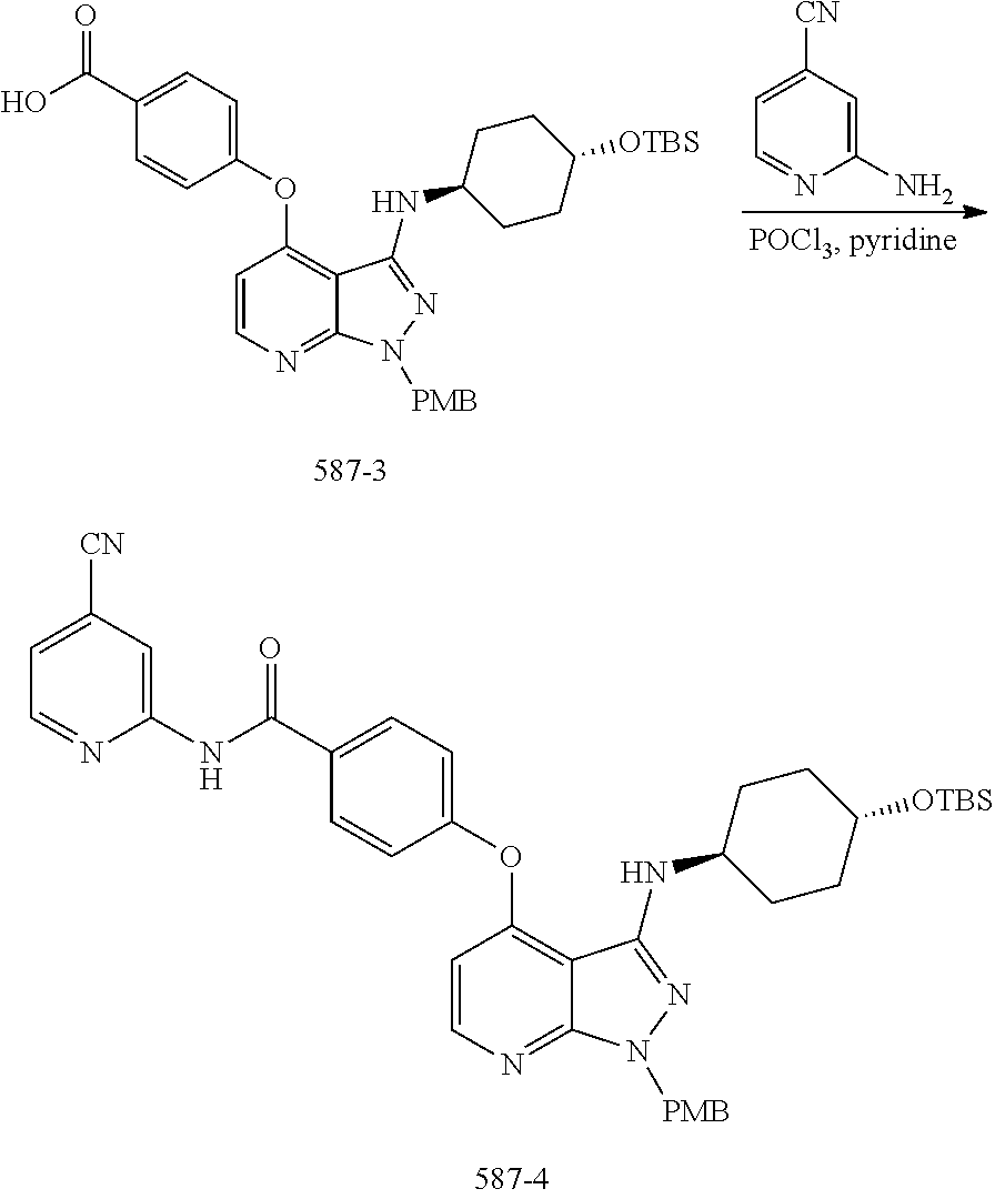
C1=CN=C2C(=C1OC1=CC=C(C(O)=O)C=C1)C(NC1CCC([OTBS])CC1)=NN2[PMB].C1(N)=CC([CN])=CC=N1.C1=CN=C2C(=C1OC1=CC=C(C(NC3=CC([CN])=CC=N3)=O)C=C1)C(NC1CCC([OTBS])CC1)=NN2[PMB]
